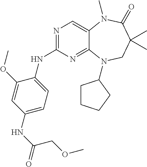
N1=C(NC2=CC=C(NC(COC)=O)C=C2OC)N=C2C(=C1)N(C)C(=O)C(C)(C)CN2C1CCCC1
